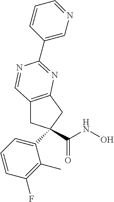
C12=C(CC(C(NO)=O)(C3=CC=CC(F)=C3C)C1)N=C(C1=CN=CC=C1)N=C2
